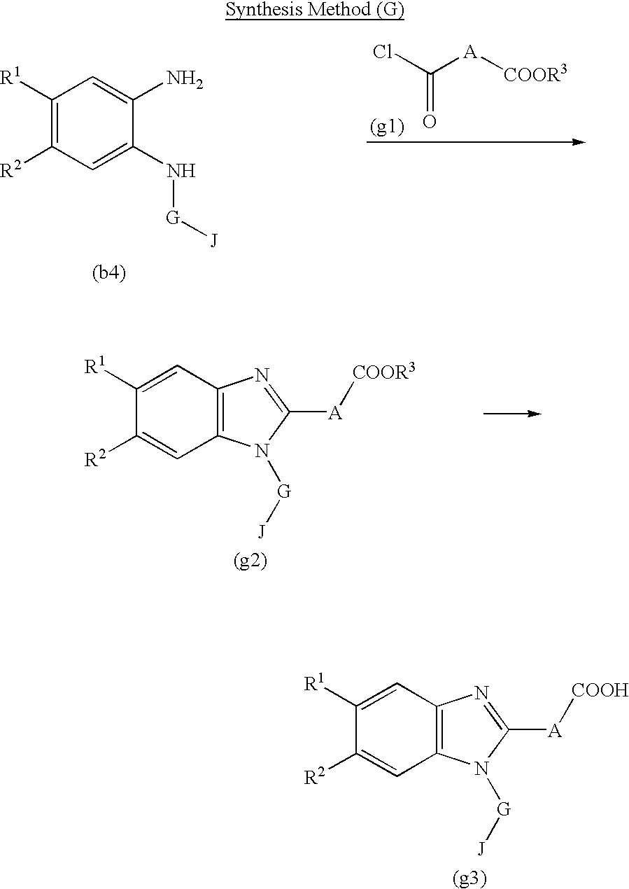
C1([R1])=CC2=C(C=C1[R2])N([G][J])C([A][COOH])=N2.C1([R1])=C([R2])C=C(N[G][J])C(N)=C1.ClC([A][COOR3])=O.C1([R1])=CC2=C(C=C1[R2])N([G][J])C([A][COOR3])=N2
